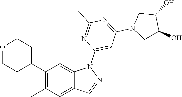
C1(C2CCOCC2)=C(C)C=C2C(=C1)N(C1=CC(N3CC(O)C(O)C3)=NC(C)=N1)N=C2
